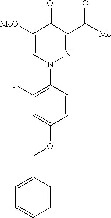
C1(F)=C(N2N=C(C([Me])=O)C(=O)C([MeO])=C2)C=CC(OCC2=CC=CC=C2)=C1
